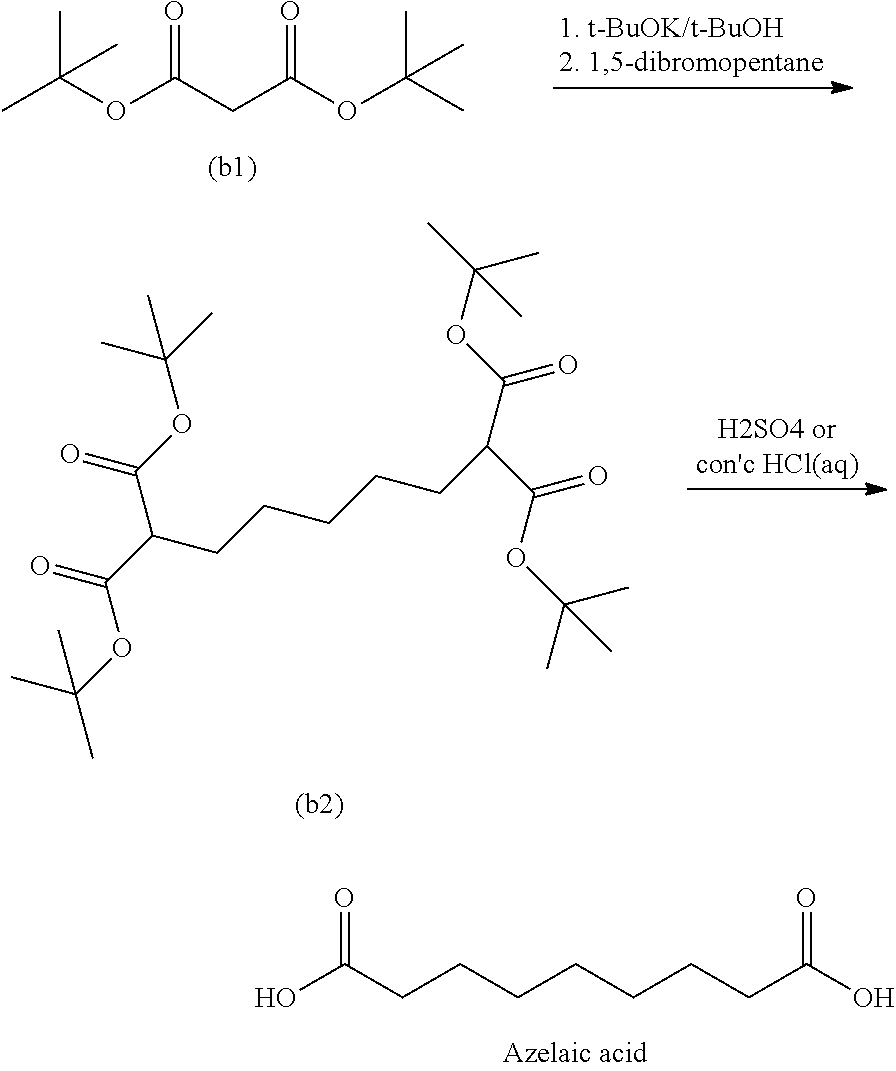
CC(C)(OC(=O)C(C(=O)OC(C)(C)C)CCCCCC(C(=O)OC(C)(C)C)C(=O)OC(C)(C)C)C.C(CCCCCCCC(O)=O)(O)=O.CC(OC(CC(OC(C)(C)C)=O)=O)(C)C
